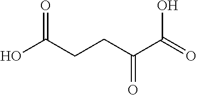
C(CC(C(=O)O)=O)C(O)=O
